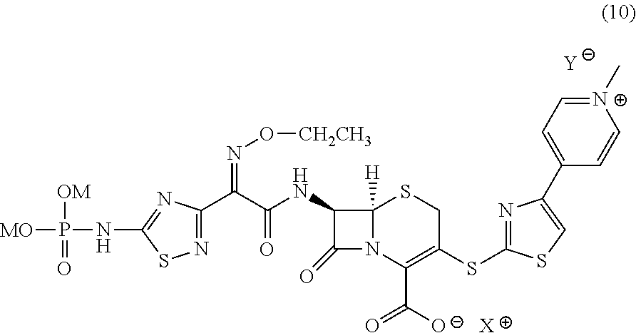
[MO]P(NC1=NC(C(C(NC2C(=O)N3C2([H])SCC(SC2=NC(C4=CC=[N+](C)C=C4)=CS2)=C3C(=O)[O-])=O)=NO[CH2CH3])=NS1)([OM])=O.[Y].[X]
